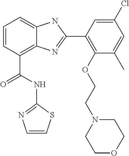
C1=CC(C(NC2=NC=CS2)=O)=C2C(=C1)NC(C1=C(OCCN3CCOCC3)C(C)=CC(Cl)=C1)=N2
